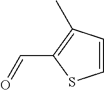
C1=CSC(C=O)=C1C
